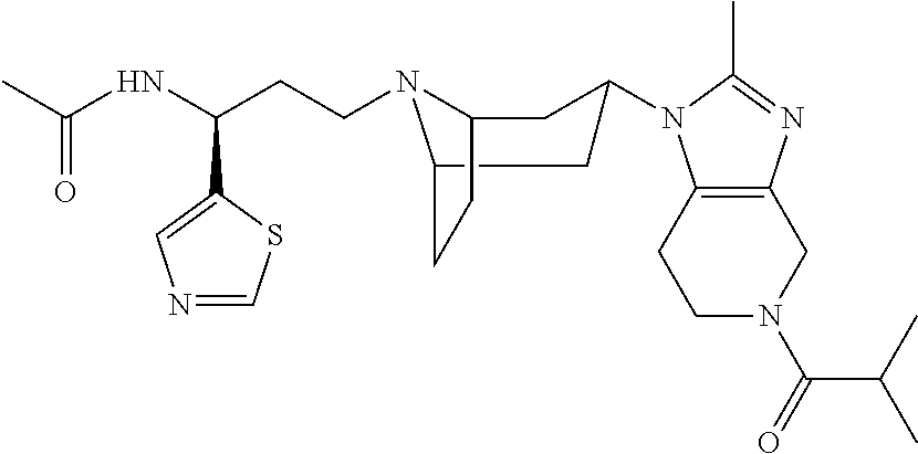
C1N(C(C(C)C)=O)CC2=C(C1)N(C1CC3N(CCC(C4=CN=CS4)NC(C)=O)C(CC3)C1)C(C)=N2
